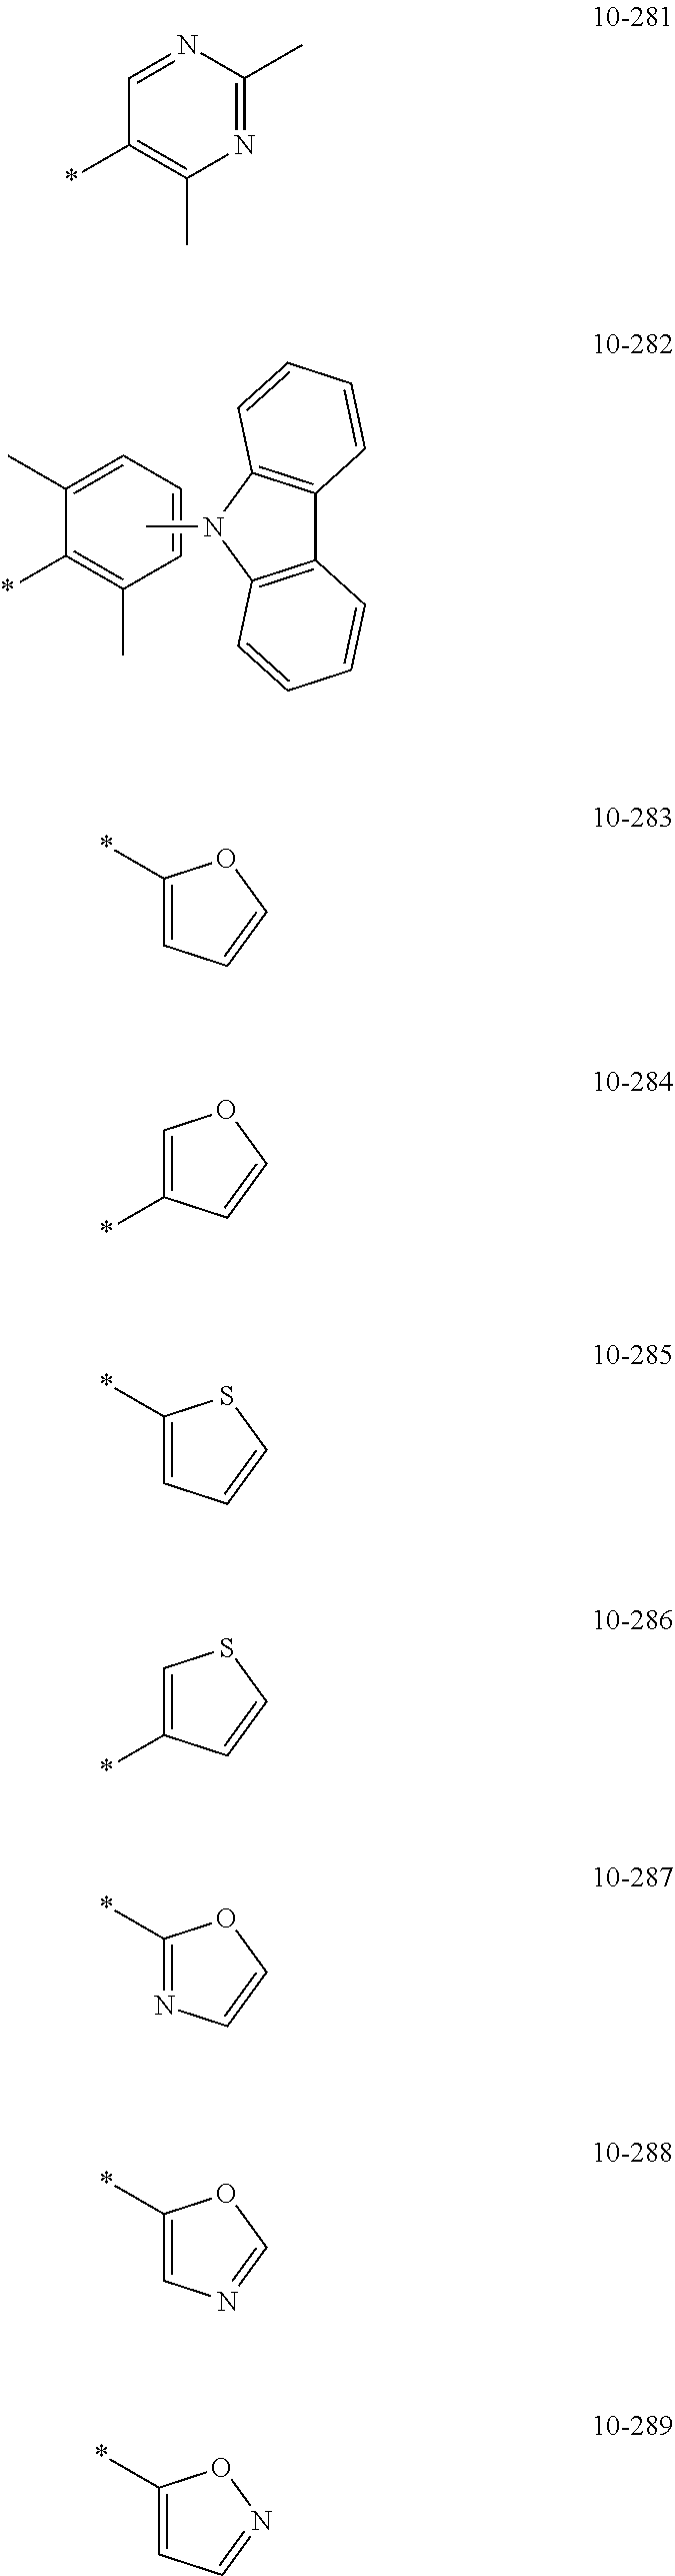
C1(C)=CC=CC(C)=C1*.CN1C2=C(C3=C1C=CC=C3)C=CC=C2.C1=NC(C)=NC(C)=C1*.C1(*)=CC=CO1.C1=C(*)C=CO1.C1(*)=CC=CS1.C1=C(*)C=CS1.C1(*)=NC=CO1.C1(*)=CN=CO1.C1(*)=CC=NO1
